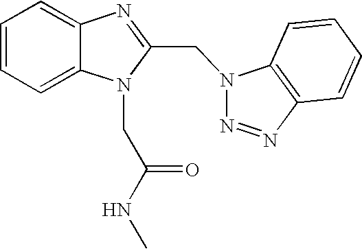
C1=CC=C2C(=C1)N=C(CN1N=NC3=C1C=CC=C3)N2CC(NC)=O
